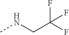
CNCC(F)(F)F
